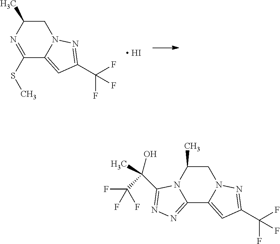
C1C(C)N2C(=NN=C2C(O)(C)C(F)(F)F)C2=CC(C(F)(F)F)=NN12.C1C(C)N=C(SC)C2=CC(C(F)(F)F)=NN12.[ HI]
